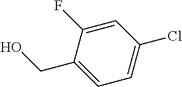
C1(CO)=CC=C(Cl)C=C1F
